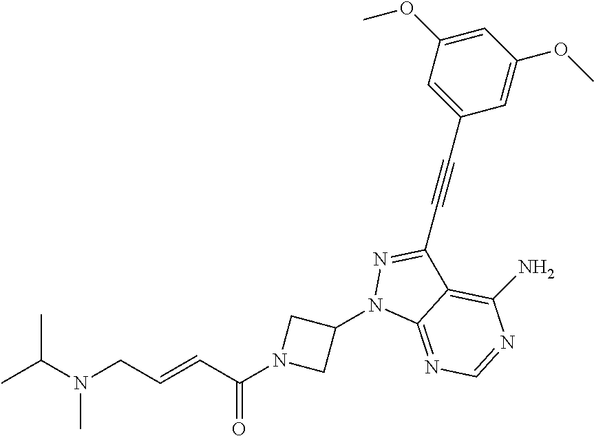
C(N(CC=CC(N1CC(N2C3=NC=NC(N)=C3C(C#CC3=CC(OC)=CC(OC)=C3)=N2)C1)=O)C)(C)C
